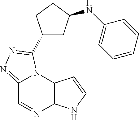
C12=NN=C(C3CC(NC4=CC=CC=C4)CC3)N1C1=C(N=C2)NC=C1
